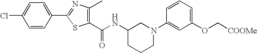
C1=CC(C2=NC(C)=C(C(NC3CCCN(C4=CC(OC[COOMe])=CC=C4)C3)=O)S2)=CC=C1Cl
